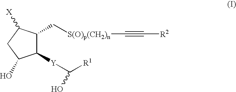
C1([Y]C(O)[R1])C(C[S(O)p(CH2)n]C#C[R2])C([X])CC1O
